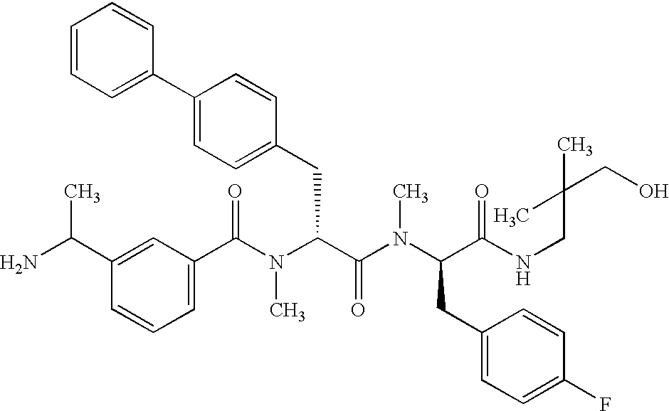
C1(C(N(C(C(N(C(C(NCC(CO)(C)C)=O)CC2=CC=C(F)C=C2)C)=O)CC2=CC=C(C3=CC=CC=C3)C=C2)C)=O)=CC=CC(C(N)C)=C1
